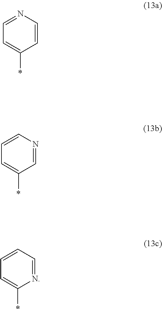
C1=NC=CC(*)=C1.C1=CN=CC(*)=C1.C1=CC=NC(*)=C1
